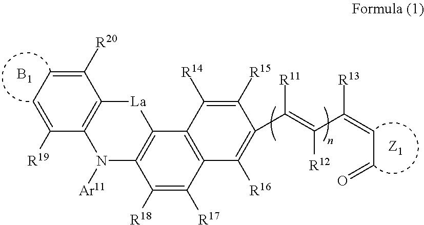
C12=C(C([R19])=CC=C1[R20])N([Ar11])C1=C([La]2)C2=C(C([R17])=C1[R18])C([R16])=C(C(=C(C(=CC=O)[R13])[R12])[R11])C([R15])=C2[R14].[B1]
